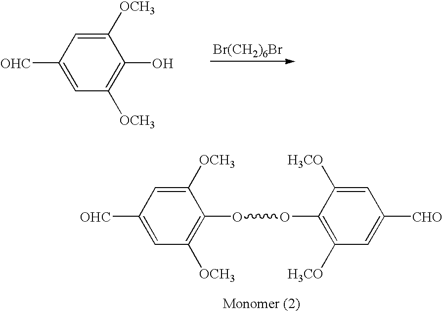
[Br(CH2)6Br].C1([OHC])=CC([OCH3])=C(O)C([OCH3])=C1.C1([OHC])=CC([OCH3])=C(OOC2=C([H3CO])C=C([CHO])C=C2[H3CO])C([OCH3])=C1
